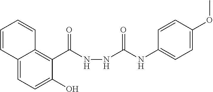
C12=CC=C(O)C(C(NNC(NC3=CC=C(OC)C=C3)=O)=O)=C1C=CC=C2
